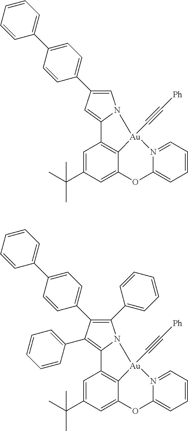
C1=C(C2=CC=C(C3=CC=CC=C3)C=C2)C=C2N1[Au]1(C#C[Ph])C3=C2C=C(C(C)(C)C)C=C3OC2=CC=CC=N12.C1(C2=CC=CC=C2)=C(C2=CC=C(C3=CC=CC=C3)C=C2)C(C2=CC=CC=C2)=C2N1[Au]1(C#C[Ph])C3=C2C=C(C(C)(C)C)C=C3OC2=CC=CC=N12
